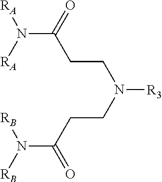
C(CN(CCC(N([RA])[RA])=O)[R3])C(N([RB])[RB])=O
